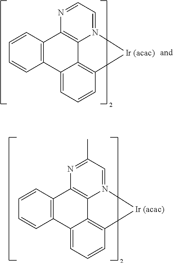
C12=C(C=CC=C1)C1=C3C4=C(C=CC=C24)[Ir (acac)]N3=CC=N1.C12=C(C=CC=C1)C1=C3C4=C(C=CC=C24)[Ir (acac)]N3=CC(C)=N1
